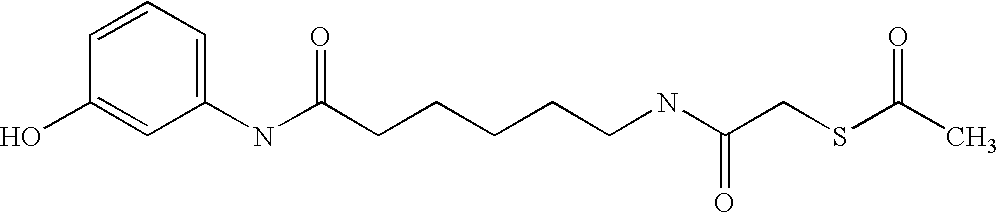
C1=CC=C(NC(CCCCCNC(CSC(C)=O)=O)=O)C=C1O
